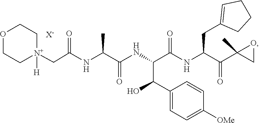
C1C[N+](CC(=O)NC(C(=O)NC(C(C2=CC=C([OMe])C=C2)O)C(=O)NC(C(=O)C2(C)OC2)CC2=CCCC2)C)([H])CCO1.[X-]
